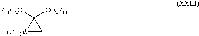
[(CH2)b]1CC1([R11O2C])[CO2R11]
